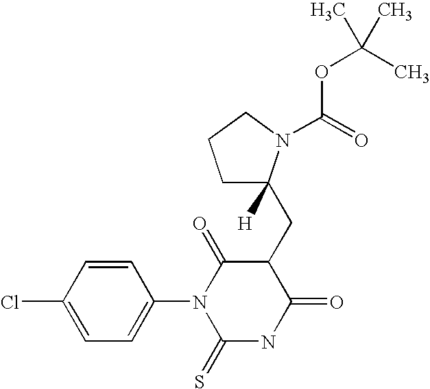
C1=CC(Cl)=CC=C1N1C(=S)NC(=O)C(CC2([H])CCCN2C(=O)OC(C)(C)C)C1=O
